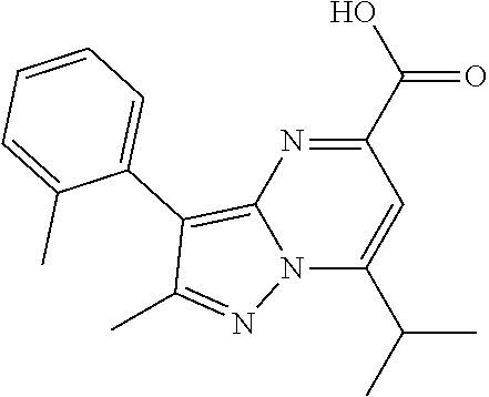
C1(C(O)=O)=NC2=C(C3=CC=CC=C3C)C(C)=NN2C(C(C)C)=C1
